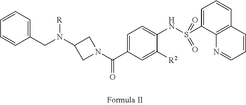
C1(CN(C2CN(C(C3=CC=C(NS(C4=CC=CC5=C4N=CC=C5)(=O)=O)C([R2])=C3)=O)C2)[R])=CC=CC=C1
